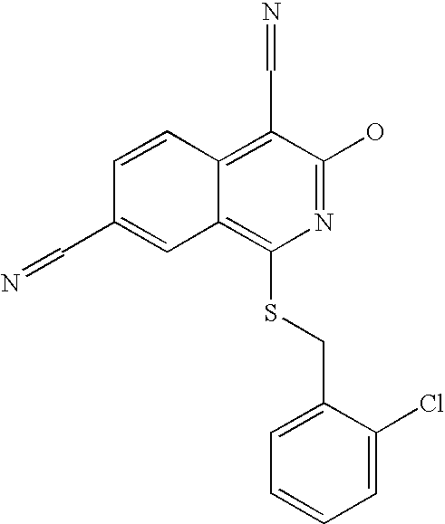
C1=CC2=C(C=N)C(O)=NC(SCC3=CC=CC=C3Cl)=C2C=C1C=N
